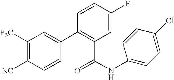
C1([F3C])=C([NC])C=CC(C2=C(C(=O)NC3=CC=C(Cl)C=C3)C=C(F)C=C2)=C1
